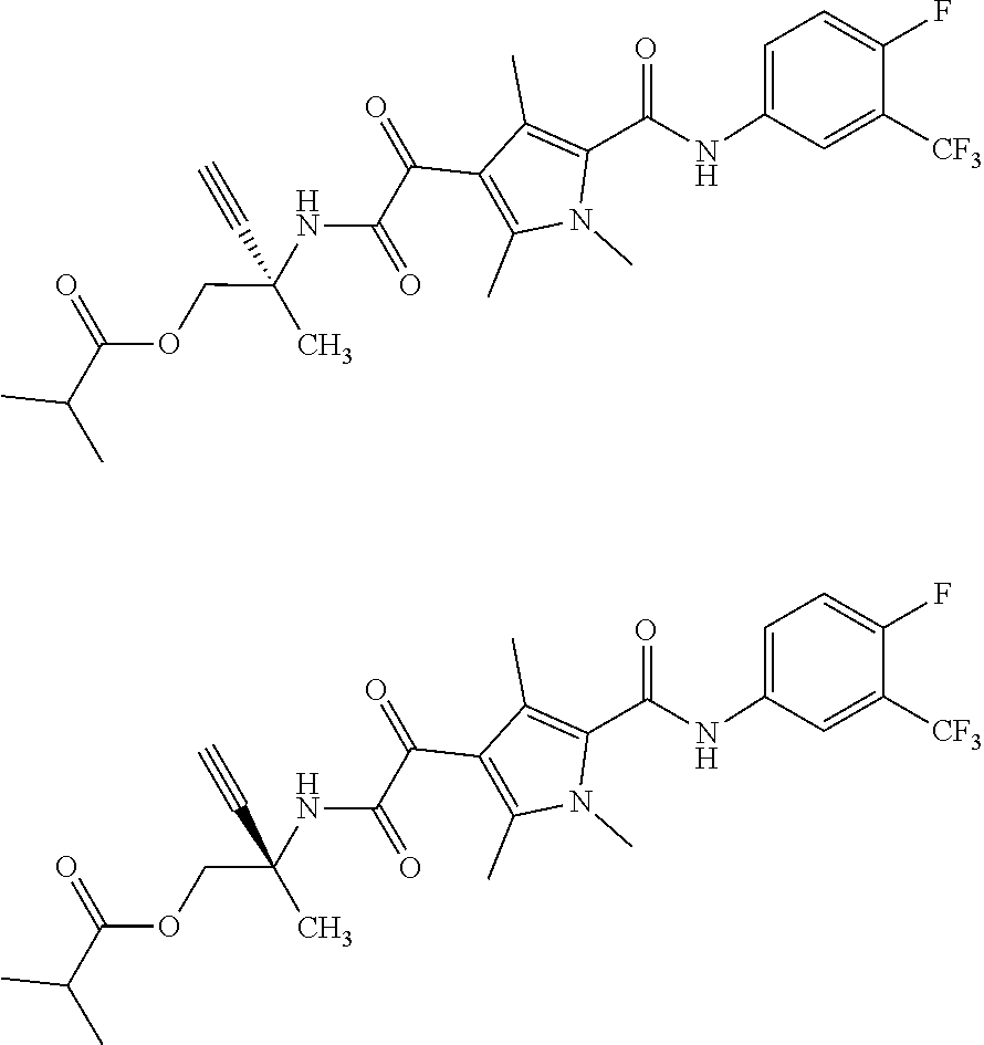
C1([CF3])=CC(NC(C2=C(C)C(C(C(=O)NC(C#C)(COC(C(C)C)=O)C)=O)=C(C)N2C)=O)=CC=C1F.C1([CF3])=CC(NC(C2=C(C)C(C(C(=O)NC(C#C)(COC(C(C)C)=O)C)=O)=C(C)N2C)=O)=CC=C1F
